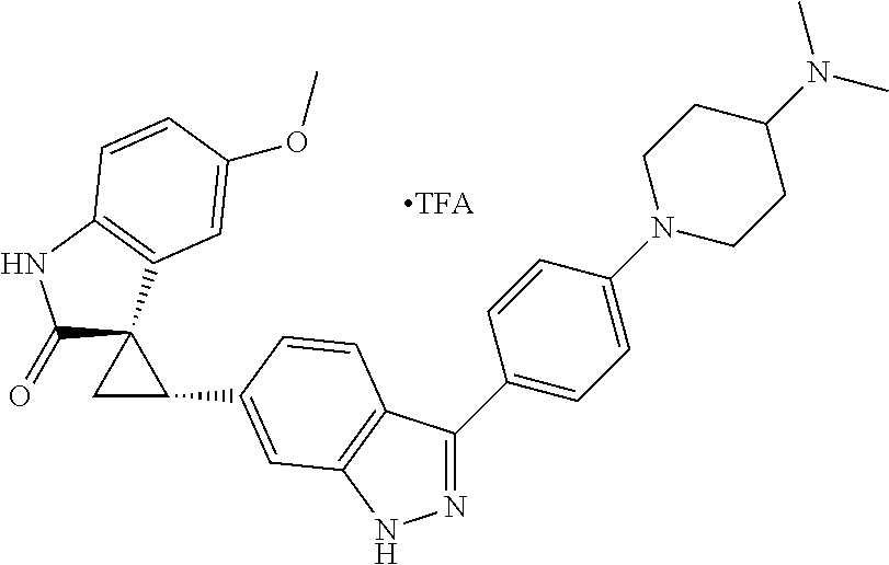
N1=C(C2=CC=C(N3CCC(N(C)C)CC3)C=C2)C2=C(N1)C=C(C1CC13C(=O)NC1=C3C=C(OC)C=C1)C=C2
